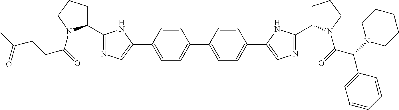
C1=CC(C2=CN=C(C3CCCN3C(=O)CCC(C)=O)N2)=CC=C1C1=CC=C(C2=CN=C(C3CCCN3C(=O)C(N3CCCCC3)C3=CC=CC=C3)N2)C=C1
